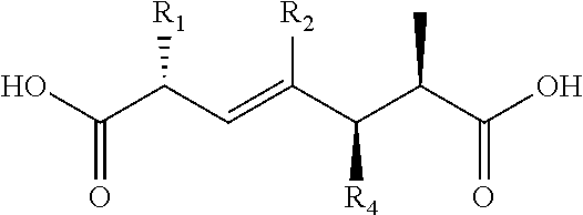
C(C(C=C(C(C(C(O)=O)C)[R4])[R2])[R1])(O)=O
